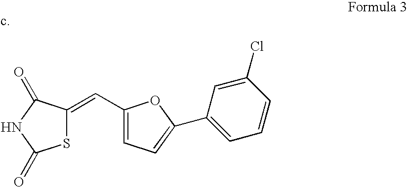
C(C1=CC=C(C2=CC=CC(Cl)=C2)O1)=C1SC(=O)NC1=O
